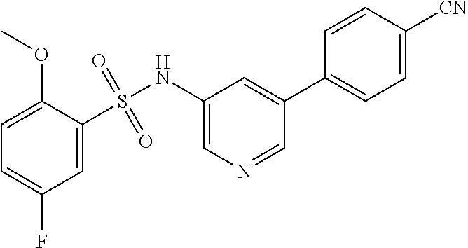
C1=C(F)C=C(S(NC2=CN=CC(C3=CC=C([CN])C=C3)=C2)(=O)=O)C(OC)=C1
